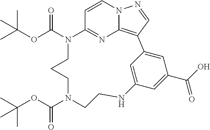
C12=CC(=CC(C(O)=O)=C1)C1=C3N=C(N(C(OC(C)(C)C)=O)CCCN(C(OC(C)(C)C)=O)CCN2)C=CN3N=C1
